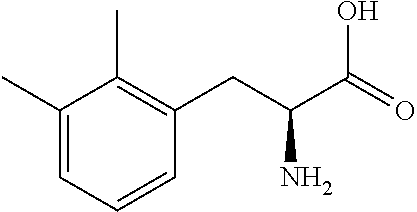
C1(C)=CC=CC(CC(C(=O)O)N)=C1C
